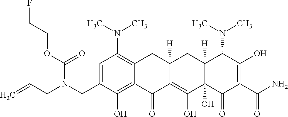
C1=C(CN(CC=C)C(OCCF)=O)C(O)=C2C(=C1N(C)C)CC1([H])C(=C(O)C3(O)C([H])(C1)C(N(C)C)C(O)=C(C(N)=O)C3=O)C2=O
